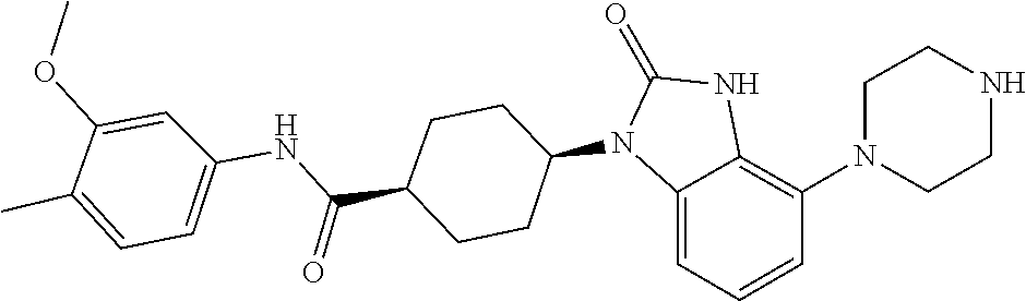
C1(=O)NC2=C(N3CCNCC3)C=CC=C2N1C1CCC(C(NC2=CC=C(C)C(OC)=C2)=O)CC1
